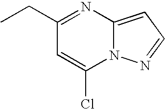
C1(CC)=NC2=CC=NN2C(Cl)=C1
